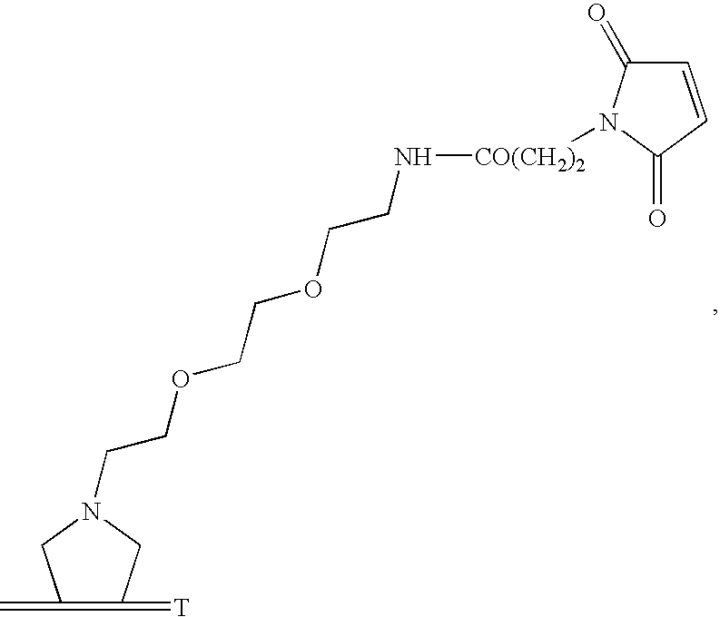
C1(=C)=C(=[T])CN(CCOCCOCCN[CO(CH2)2]N2C(=O)C=CC2=O)C1
